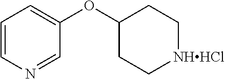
C1=NC=CC=C1OC1CC[NHHCl]CC1
